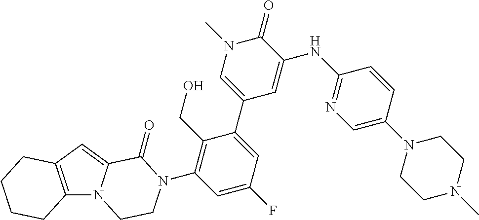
C12=C(C=C3N1CCN(C1=C(CO)C(C4=CN(C)C(=O)C(NC5=NC=C(N6CCN(C)CC6)C=C5)=C4)=CC(F)=C1)C3=O)CCCC2
